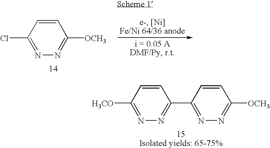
[H3CO]C1=NN=C(C2=NN=C([OCH3])C=C2)C=C1.ClC1=NN=C([OCH3])C=C1
